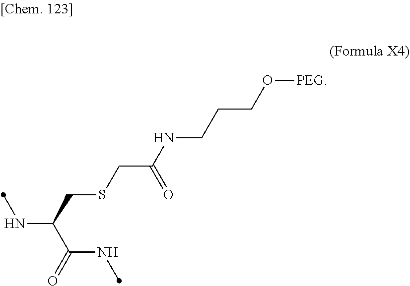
N(C(C(=O)NC)CSCC(NCCCO[PEG])=O)C
